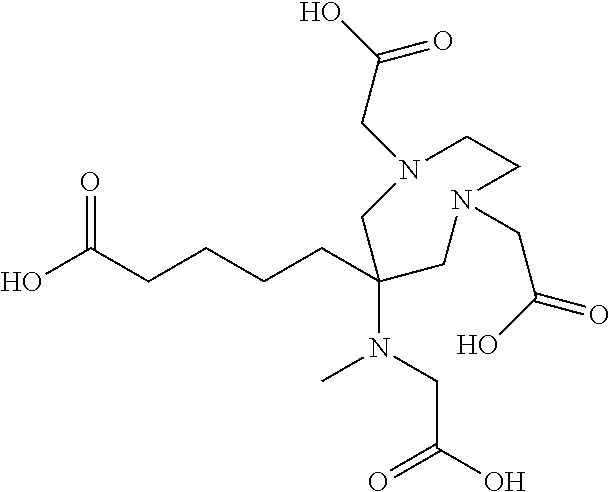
OC(CCCCC1(N(CC(O)=O)C)CN(CC(O)=O)CCN(CC(=O)O)C1)=O
